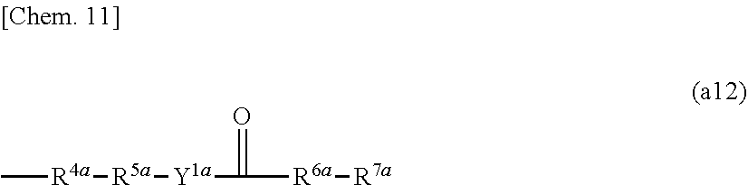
C[R4a][R5a][Y1a]C(=O)[R6a][R7a]
